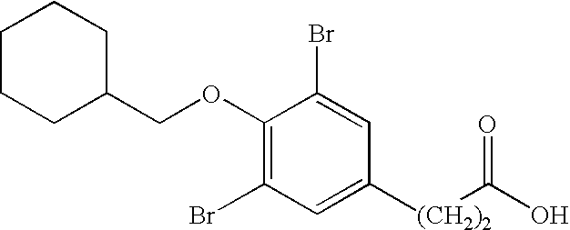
C1CCC(COC2=C(Br)C=C([(CH2)2]C(O)=O)C=C2Br)CC1
